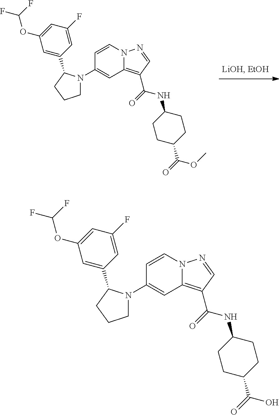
C1(N2CCCC2C2=CC(OC(F)F)=CC(F)=C2)=CC2=C(C(=O)NC3CCC(C(=O)OC)CC3)C=NN2C=C1.C1(N2CCCC2C2=CC(OC(F)F)=CC(F)=C2)=CC2=C(C(=O)NC3CCC(C(=O)O)CC3)C=NN2C=C1
